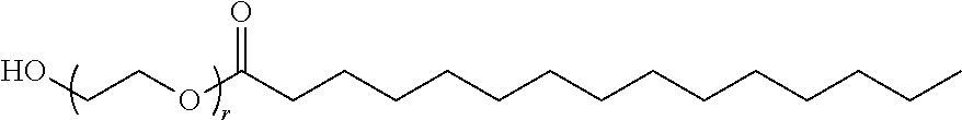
C(CCCCCCCCCCCC)CC(OCCO)=O
